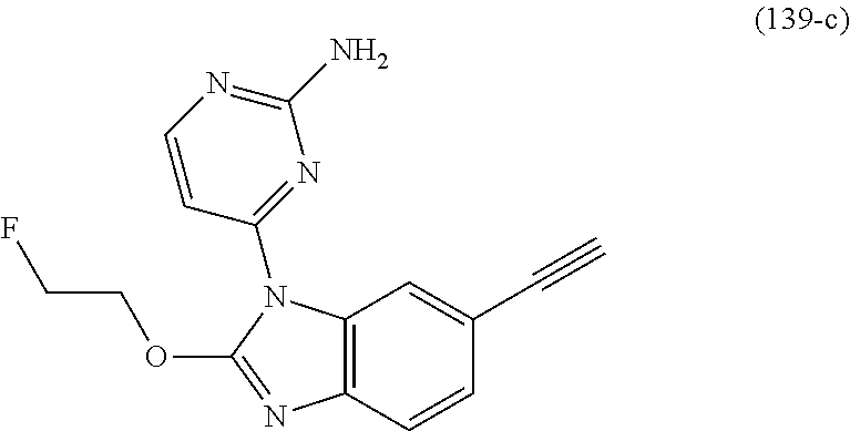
O(C1=NC2=C(N1C1=NC(N)=NC=C1)C=C(C#C)C=C2)CCF
